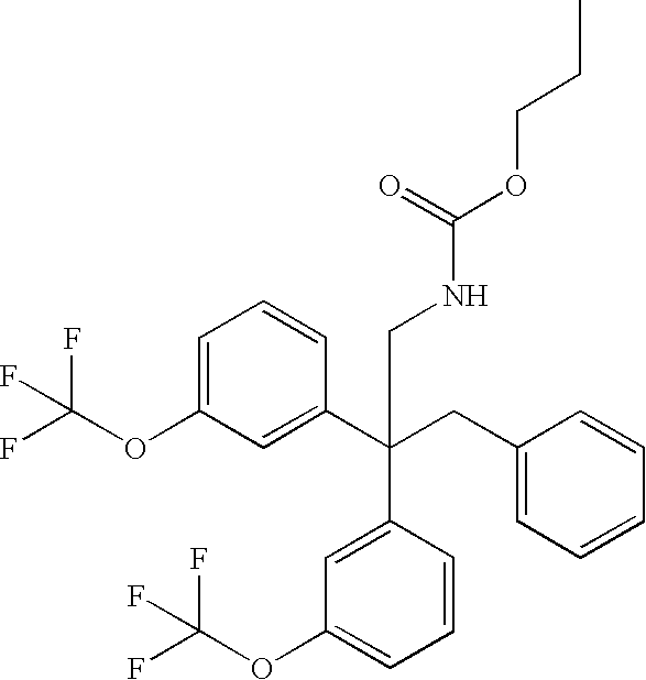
C1=C(OC(F)(F)F)C=C(C(CC2=CC=CC=C2)(C2=CC(OC(F)(F)F)=CC=C2)CNC(OCCC)=O)C=C1
